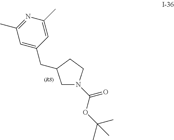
C(C1=CC(C)=NC(C)=C1)C1CN(C(OC(C)(C)C)=O)CC1
